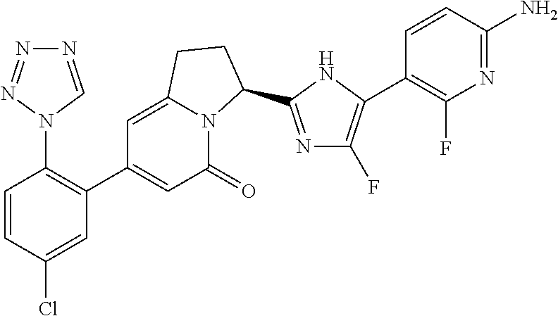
C1=CC(Cl)=CC(C2=CC(=O)N3C(=C2)CCC3C2=NC(F)=C(C3=C(F)N=C(N)C=C3)N2)=C1N1C=NN=N1
